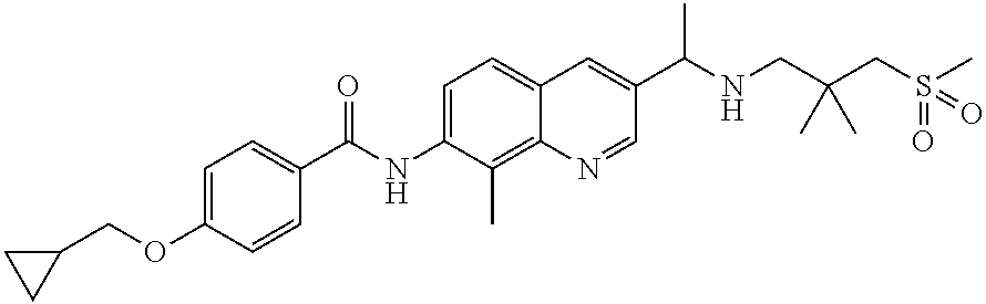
C1=C(OCC2CC2)C=CC(C(NC2=CC=C3C(=C2C)N=CC(C(NCC(CS(C)(=O)=O)(C)C)C)=C3)=O)=C1
